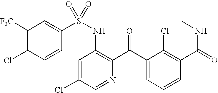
C1([F3C])=C(Cl)C=CC(S(NC2=C(C(C3=CC=CC(C(NC)=O)=C3Cl)=O)N=CC(Cl)=C2)(=O)=O)=C1
